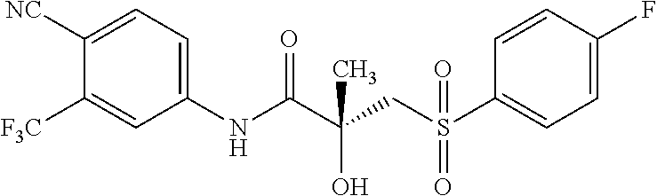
C1(NC(C(CS(C2=CC=C(F)C=C2)(=O)=O)(C)O)=O)=CC=C([NC])C([F3C])=C1
